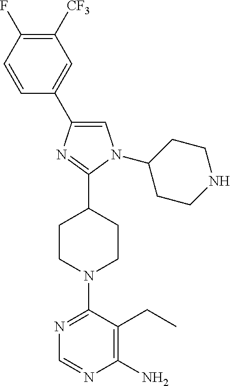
C1=C(C2=CN(C3CCNCC3)C(C3CCN(C4=NC=NC(N)=C4CC)CC3)=N2)C=CC(F)=C1[CF3]
